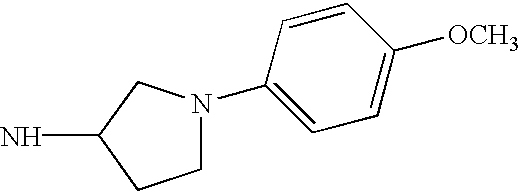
C1N(C2=CC=C([OCH3])C=C2)CC(N)C1
